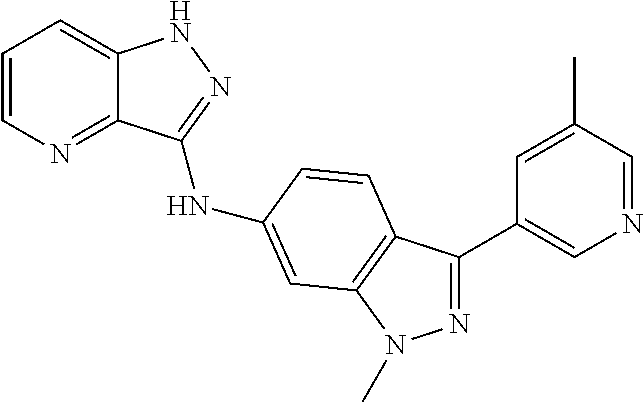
C1=CN=C2C(=C1)NN=C2NC1=CC2=C(C(C3=CN=CC(C)=C3)=NN2C)C=C1
